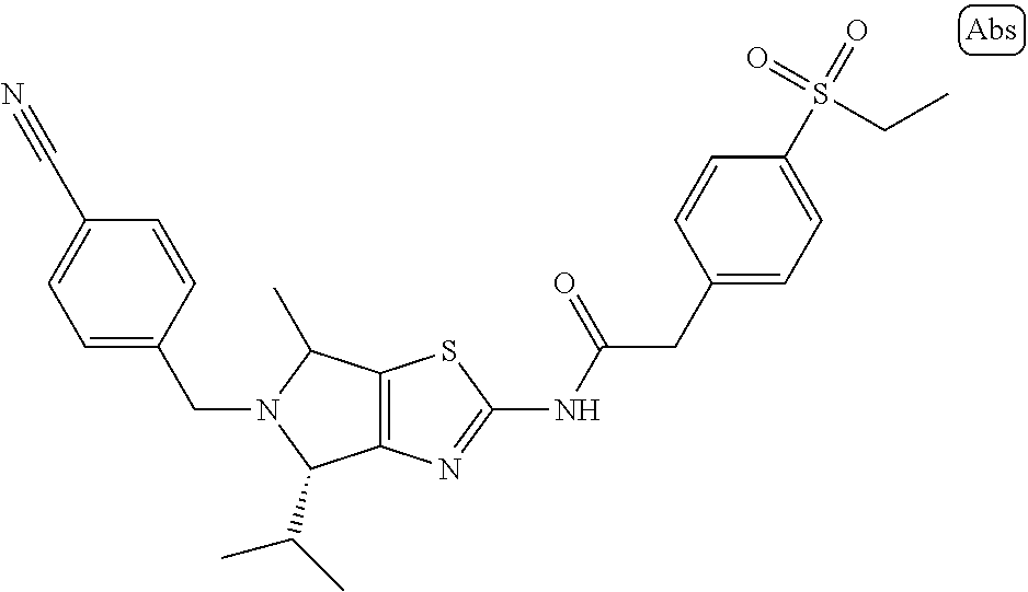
C12=C(N=C(NC(CC3=CC=C(S(=O)(=O)CC)C=C3)=O)S1)C(C(C)C)N(CC1=CC=C(C#N)C=C1)C2C
